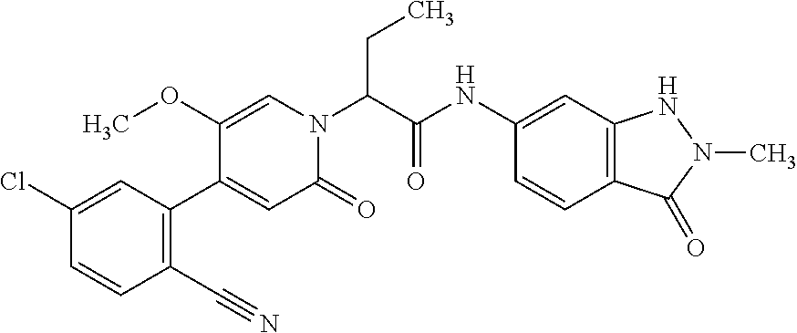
C1(Cl)=CC(C2=CC(=O)N(C(C(NC3=CC4=C(C=C3)C(=O)N(C)N4)=O)CC)C=C2OC)=C(C#N)C=C1
